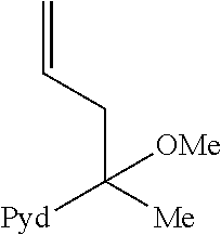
C=CCC([Me])([Pyd])[OMe]
